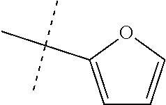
C1=C(C(C)(C)C)OC=C1
